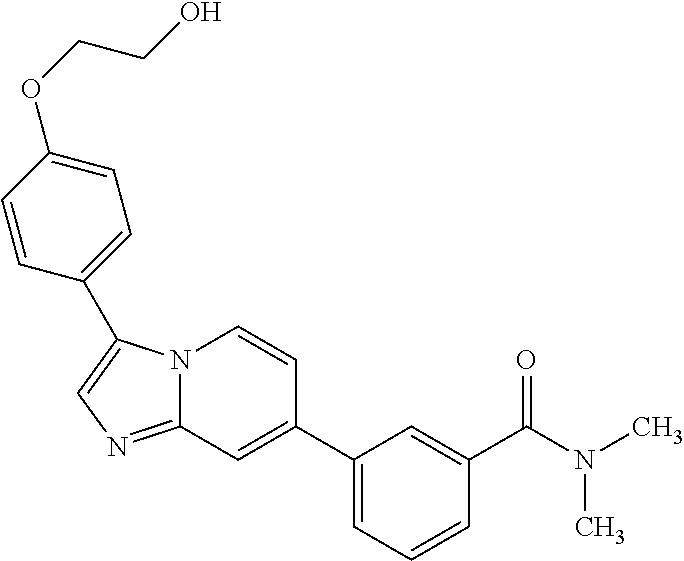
N12C(=NC=C1C1=CC=C(OCCO)C=C1)C=C(C1=CC=CC(C(N(C)C)=O)=C1)C=C2
